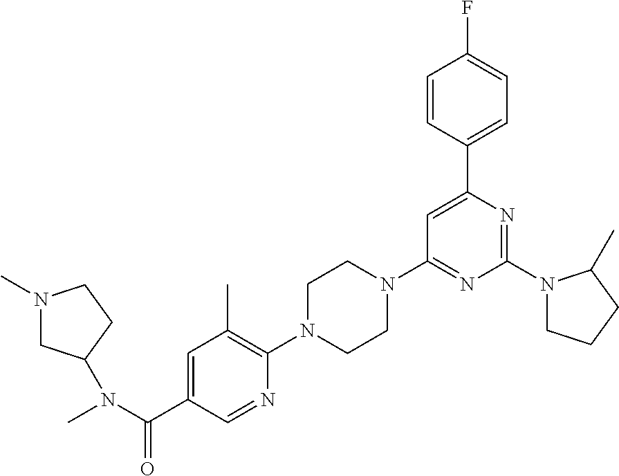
N1(C2=NC(C3=CC=C(F)C=C3)=CC(N3CCN(C4=C(C)C=C(C(N(C)C5CN(C)CC5)=O)C=N4)CC3)=N2)CCCC1C
